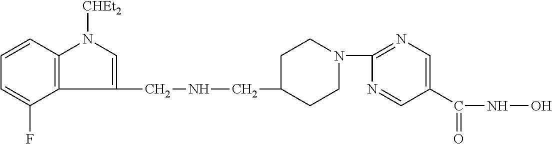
C1CN(C2=NC=C(C(=O)NO)C=N2)CCC1CNCC1=CN([CHEt2])C2=C1C(F)=CC=C2
